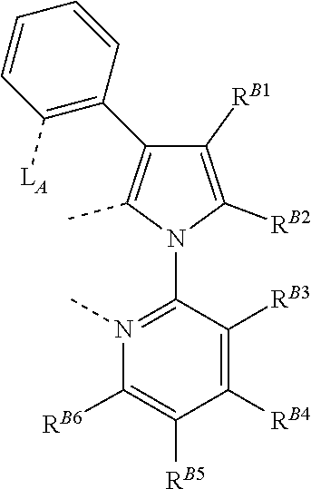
C1(C)=C(C2=C([LA])C=CC=C2)C([RB1])=C([RB2])N1C1=N(C)C([RB6])=C([RB5])C([RB4])=C1[RB3]
